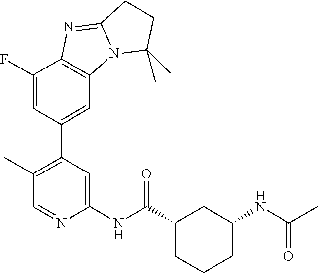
C1(NC(C2CCCC(NC(C)=O)C2)=O)=CC(C2=CC3=C(C(F)=C2)N=C2N3C(C)(C)CC2)=C(C)C=N1
